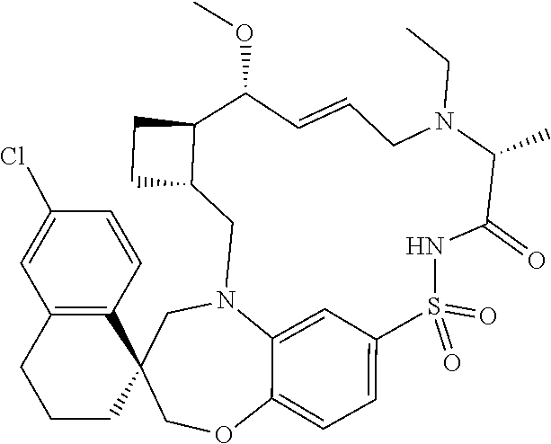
C1N2C3=CC(=CC=C3OCC13CCCC1=C3C=CC(Cl)=C1)S(=O)(=O)NC(=O)C(C)N(CC)CC=CC(OC)C1C(C2)CC1
